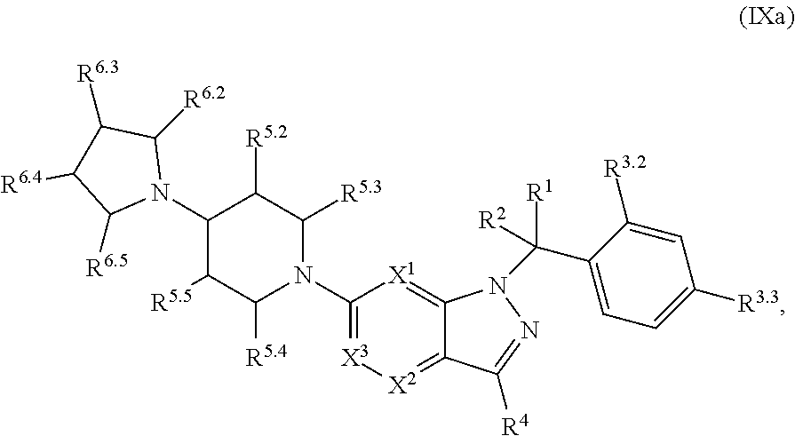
N1(C2=[X3][X2]=C3C(=[X1]2)N(C(C2=CC=C([R3.3])C=C2[R3.2])([R1])[R2])N=C3[R4])C([R5.3])C([R5.2])C(N2C([R6.2])C([R6.3])C([R6.4])C2[R6.5])C([R5.5])C1[R5.4]
